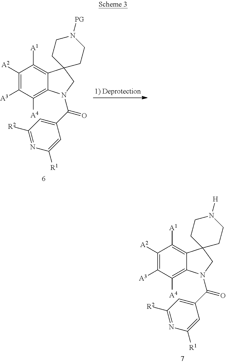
C1([A2])=C([A3])C([A4])=C2C(=C1[A1])C1(CN2C(C2=CC([R2])=NC([R1])=C2)=O)CCN([H])CC1.C1([A2])=C([A3])C([A4])=C2C(=C1[A1])C1(CN2C(C2=CC([R2])=NC([R1])=C2)=O)CCN([PG])CC1
